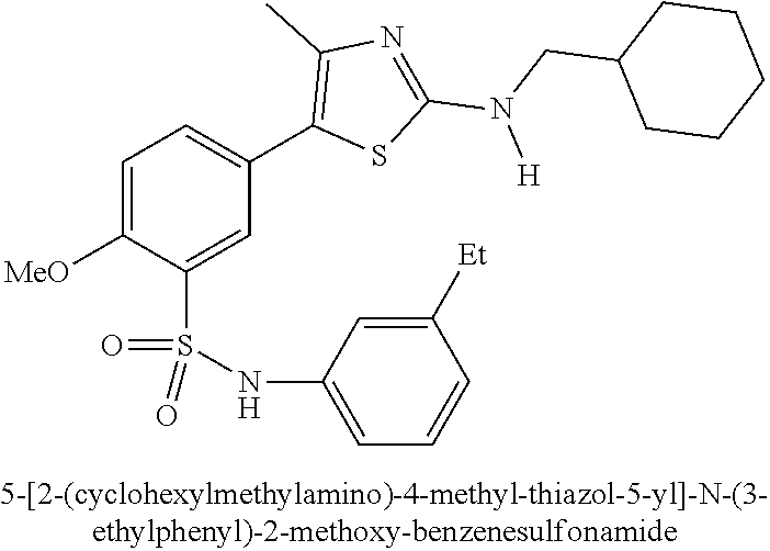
C1=C([OMe])C(S(NC2=CC=CC([Et])=C2)(=O)=O)=CC(C2=C(C)N=C(N(CC3CCCCC3)[H])S2)=C1
